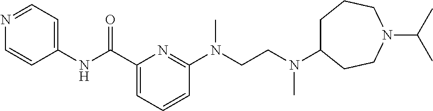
C1(C(NC2=CC=NC=C2)=O)=CC=CC(N(CCN(C2CCCN(C(C)C)CC2)C)C)=N1
